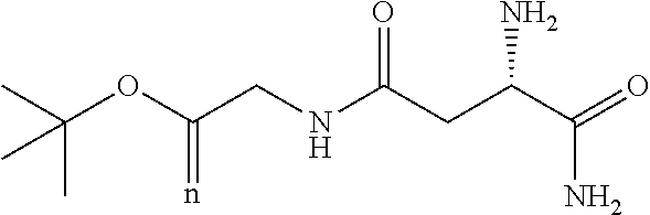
C(C(C(=O)N)N)C(NCC(OC(C)(C)C)=n)=O
